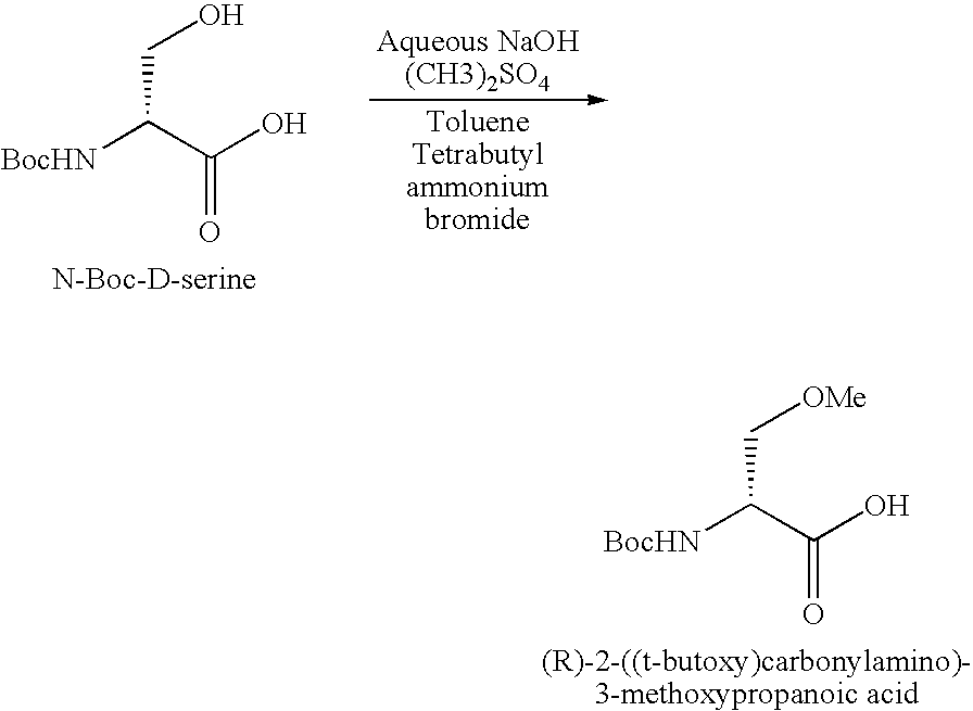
[BocHN]C(C(O)=O)CO.[TolueneTetrabutylammoniumbromide].[BocHN]C(C(O)=O)C[OMe]
